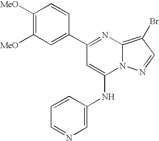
C1(C2=NC3=C(Br)C=NN3C(NC3=CN=CC=C3)=C2)=CC([MeO])=C([MeO])C=C1
